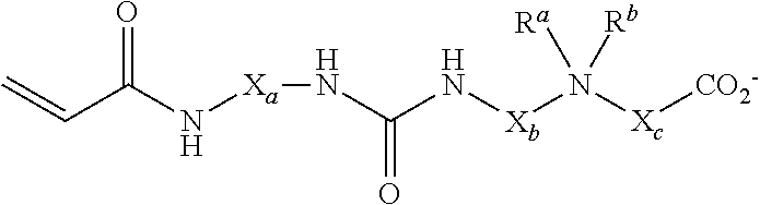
C=CC(N[Xa]NC(N[Xb]N([Xc][CO2-])([Ra])[Rb])=O)=O
